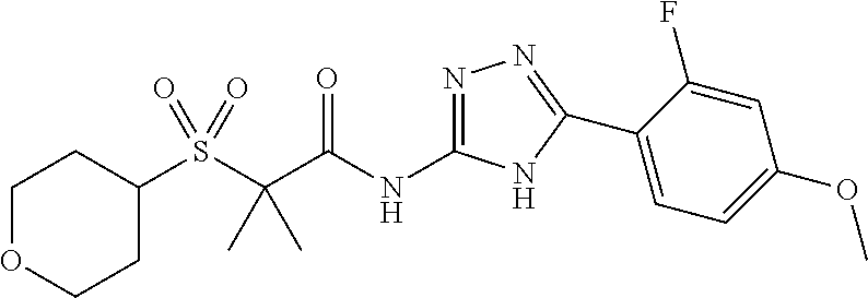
N1=C(NC(C(S(C2CCOCC2)(=O)=O)(C)C)=O)NC(C2=CC=C(OC)C=C2F)=N1
